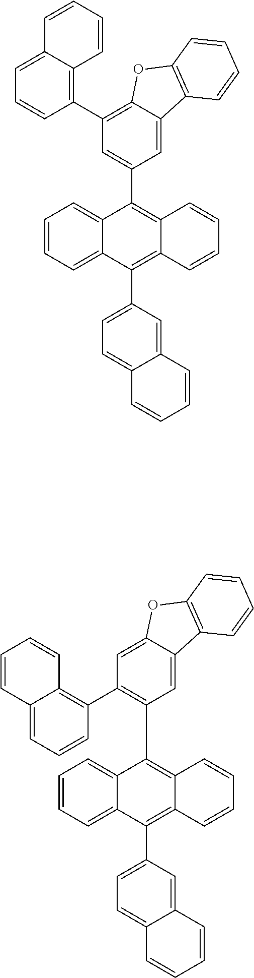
C1=CC=C2C(=C1)C(C1=CC(C3=C4C(=CC=C3)C=CC=C4)=C3C(=C1)C1=C(O3)C=CC=C1)=C1C(=C2C2=CC=C3C(=C2)C=CC=C3)C=CC=C1.C1=CC=C2C(=C1)C(C1=C(C3=C4C(=CC=C3)C=CC=C4)C=C3C(=C1)C1=C(O3)C=CC=C1)=C1C(=C2C2=CC=C3C(=C2)C=CC=C3)C=CC=C1
